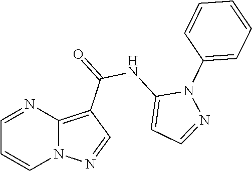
N12C(=C(C(=O)NC3=CC=NN3C3=CC=CC=C3)C=N1)N=CC=C2
